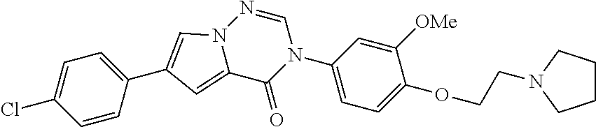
C1(Cl)=CC=C(C2=CN3C(=C2)C(=O)N(C2=CC=C(OCCN4CCCC4)C([OMe])=C2)C=N3)C=C1
